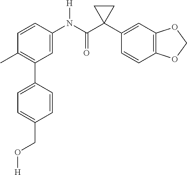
C1=C(N(C(C2(C3=CC4=C(C=C3)OCO4)CC2)=O)[H])C=CC(C)=C1C1=CC=C(CO[H])C=C1
